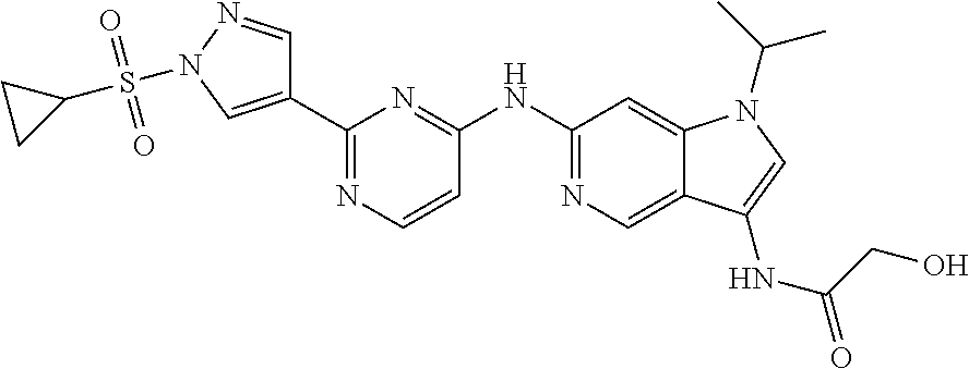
C1(NC2=NC=C3C(=C2)N(C(C)C)C=C3NC(=O)CO)=NC(C2=CN(S(C3CC3)(=O)=O)N=C2)=NC=C1
